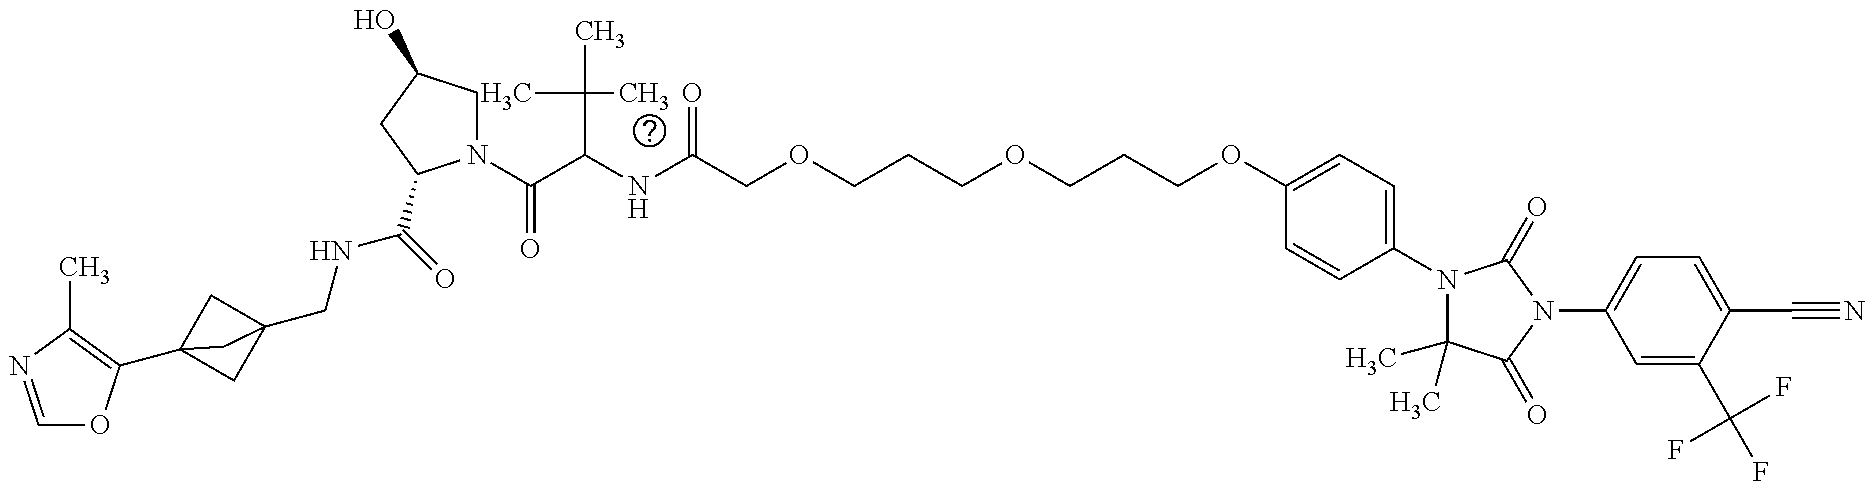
C1=NC(C)=C(C23CC(CNC(=O)C4N(C(=O)C(C(C)(C)C)NC(COCCCOCCCOC5=CC=C(N6C(C)(C)C(=O)N(C7=CC=C(C#N)C(C(F)(F)F)=C7)C6=O)C=C5)=O)CC(O)C4)(C2)C3)O1
